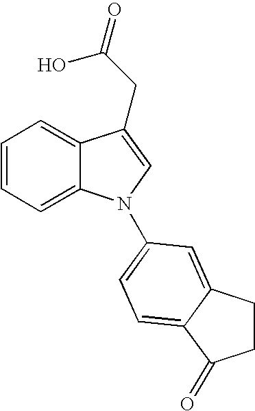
C1=CC=C2C(=C1)C(CC(=O)O)=CN2C1=CC=C2C(=C1)CCC2=O
